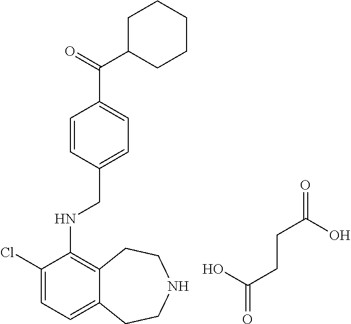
C12=CC=C(Cl)C(NCC3=CC=C(C(=O)C4CCCCC4)C=C3)=C1CCNCC2.OC(CCC(=O)O)=O
